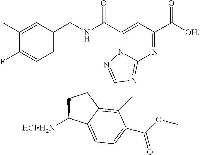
C1(C)=CC(CNC(C2=CC(C([OH])=O)=NC3=NC=NN23)=O)=CC=C1F.C1C([HClH2N])C2=CC=C(C(OC)=O)C(C)=C2C1
